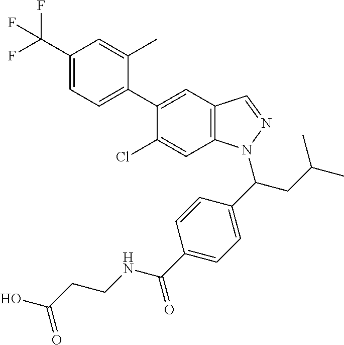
C1(C(F)(F)F)=CC=C(C2=CC3=C(C=C2Cl)N(C(CC(C)C)C2=CC=C(C(=O)NCCC(=O)O)C=C2)N=C3)C(C)=C1
